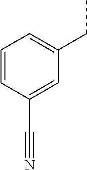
C1=CC(C#N)=CC(CC)=C1
